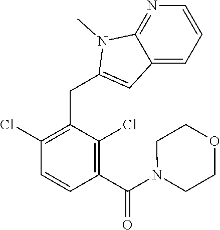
C1(Cl)=C(CC2=CC3=CC=CN=C3N2C)C(Cl)=C(C(N2CCOCC2)=O)C=C1
